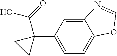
C1=C(C2(C(O)=O)CC2)C=C2C(=C1)OC=N2
